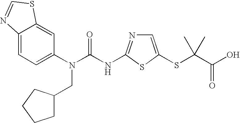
C12=CC=C(N(C(NC3=NC=C(SC(C(O)=O)(C)C)S3)=O)CC3CCCC3)C=C1SC=N2
